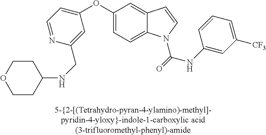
C1(OC2=CC=NC(CNC3CCOCC3)=C2)=CC=C2C(=C1)C=CN2C(NC1=CC([CF3])=CC=C1)=O
